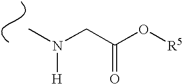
CN(CC(O[R5])=O)[H]
